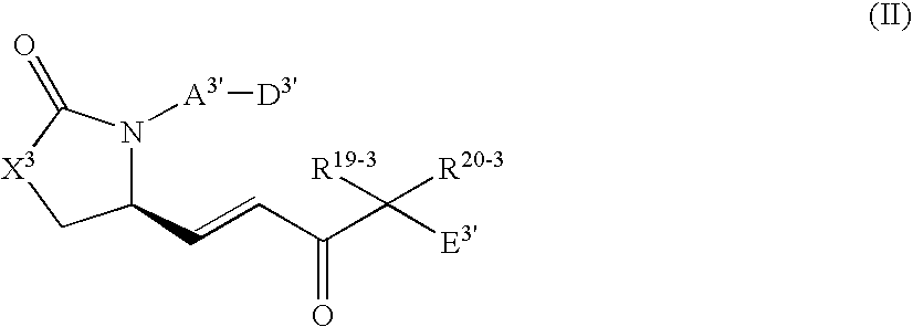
C1(C=CC(C([E3'])([R19-3])[R20-3])=O)N([A3'][D3'])C(=O)[X3]C1
